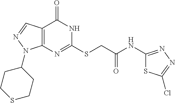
C12=C(C=NN1C1CCSCC1)C(=O)NC(SCC(NC1=NN=C(Cl)S1)=O)=N2
